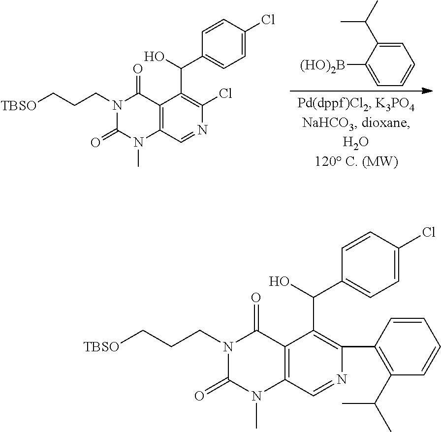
C1(Cl)=C(C(O)C2=CC=C(Cl)C=C2)C2=C(C=N1)N(C)C(=O)N(CCC[TBSO])C2=O.C1=C(C(C)C)C([(HO)2B])=CC=C1.C1(C2=C(C(C)C)C=CC=C2)=C(C(O)C2=CC=C(Cl)C=C2)C2=C(C=N1)N(C)C(=O)N(CCC[TBSO])C2=O
